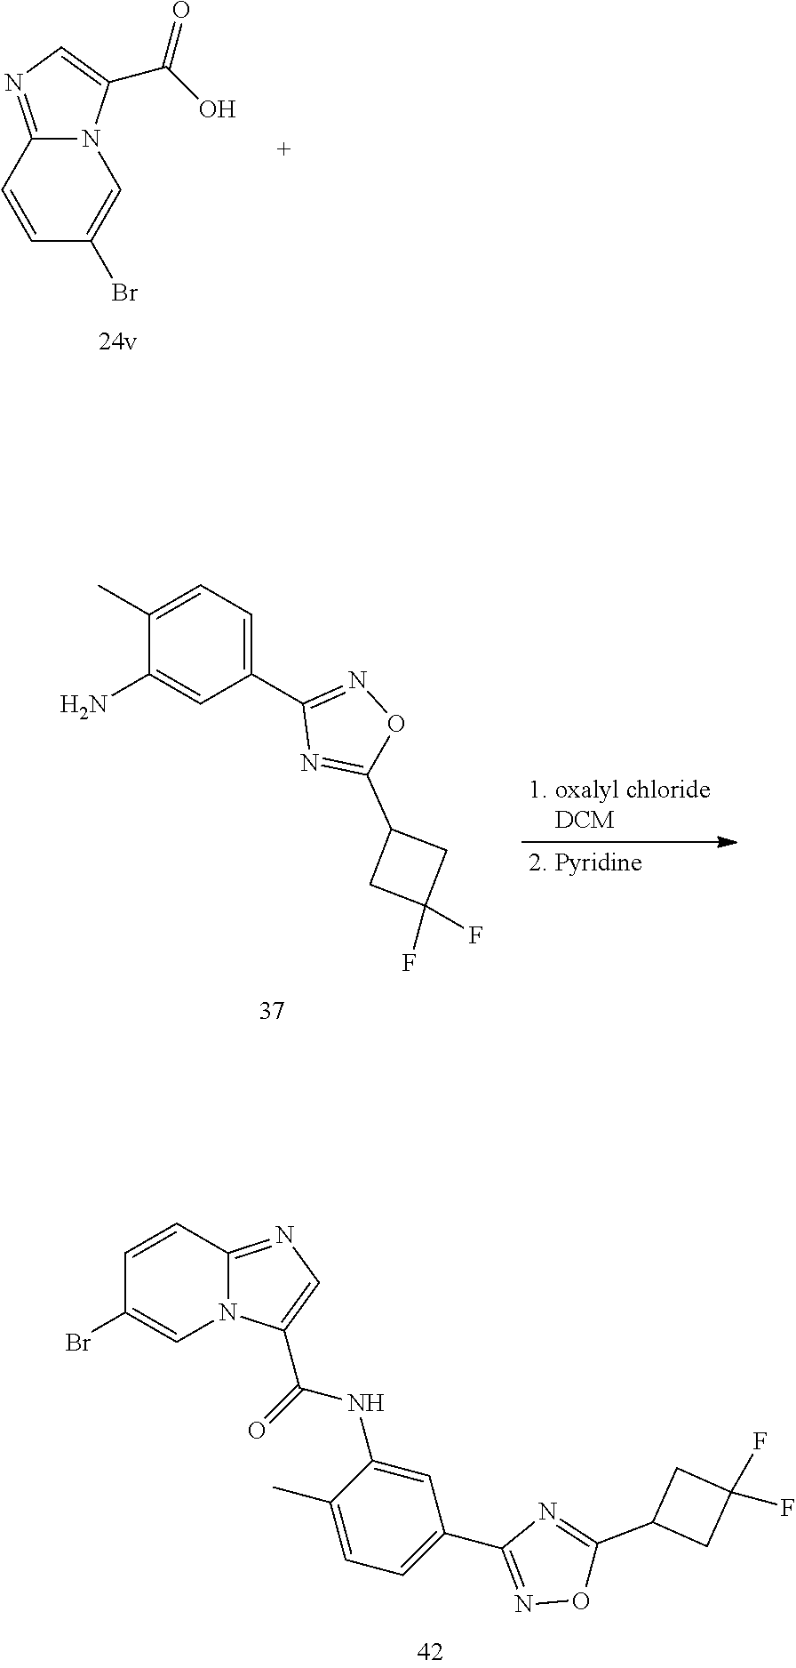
C12=NC=C(C(=O)NC3=CC(C4=NOC(C5CC(F)(F)C5)=N4)=CC=C3C)N1C=C(Br)C=C2.C12=NC=C(C(O)=O)N1C=C(Br)C=C2.C1(C)=CC=C(C2=NOC(C3CC(F)(F)C3)=N2)C=C1N
